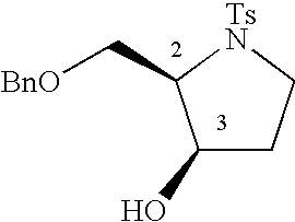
C1(O)CC[TsN]C1C[BnO]
